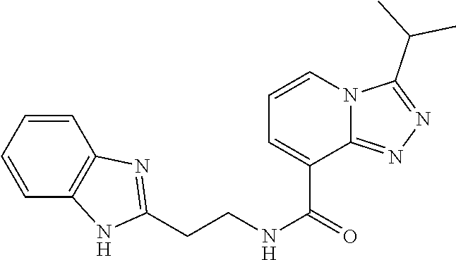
C1=CC=CC2=C1N=C(CCNC(=O)C1=CC=CN3C1=NN=C3C(C)C)N2
